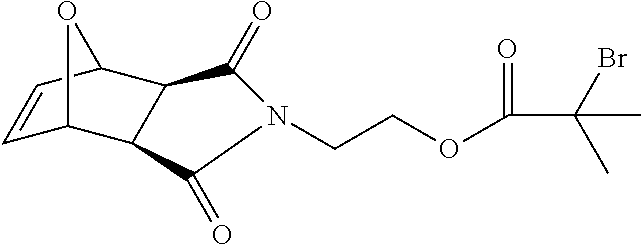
C1=CC2C3C(C1O2)C(=O)N(CCOC(C(C)(Br)C)=O)C3=O
